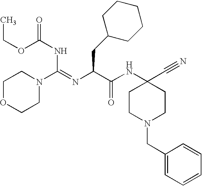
O(C(NC(N1CCOCC1)=NC(C(NC1(C#N)CCN(CC2=CC=CC=C2)CC1)=O)CC1CCCCC1)=O)CC
